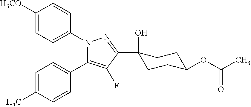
C1([H3CO])=CC=C(N2C(C3=CC=C(C)C=C3)=C(F)C(C3(O)CCC(OC(C)=O)CC3)=N2)C=C1
